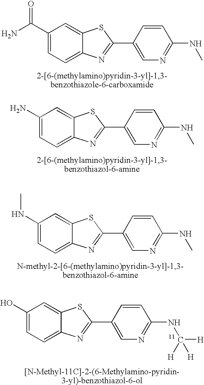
C1(C(N)=O)=CC=C2C(=C1)SC(C1=CN=C(NC)C=C1)=N2.C1(N)=CC=C2C(=C1)SC(C1=CN=C(NC)C=C1)=N2.C1(NC)=CC=C2C(=C1)SC(C1=CN=C(NC)C=C1)=N2.C1(O)=CC=C2C(=C1)SC(C1=CN=C(NC([H])([H])[H])C=C1)=N2
